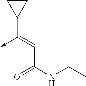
C(C(NCC)=O)=C(->C)C1CC1
